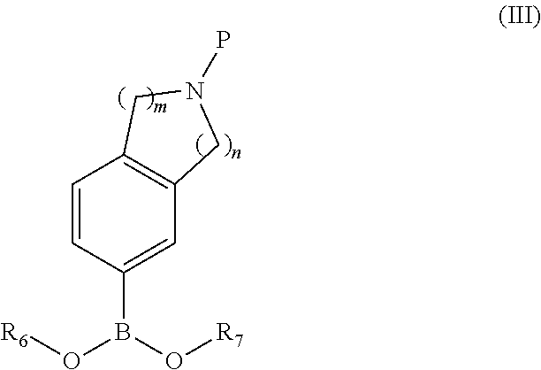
[R6]OB(O[R7])C1=CC2=C(C=C1)CN(P)C2
